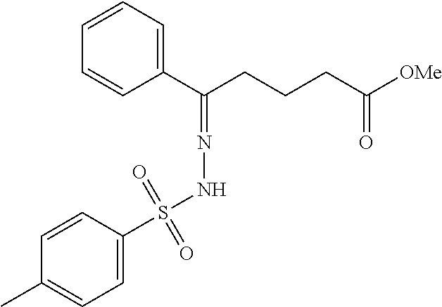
C(C1=CC=CC=C1)(CCCC([OMe])=O)=NNS(C1=CC=C(C)C=C1)(=O)=O
